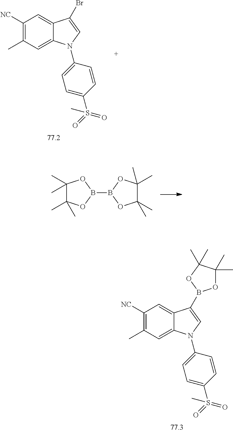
C1([NC])=C(C)C=C2C(=C1)C(Br)=CN2C1=CC=C(S(=O)(=O)C)C=C1.B1(B2OC(C)(C)C(C)(C)O2)OC(C)(C)C(C)(C)O1.C1([NC])=C(C)C=C2C(=C1)C(B1OC(C)(C)C(C)(C)O1)=CN2C1=CC=C(S(=O)(=O)C)C=C1
